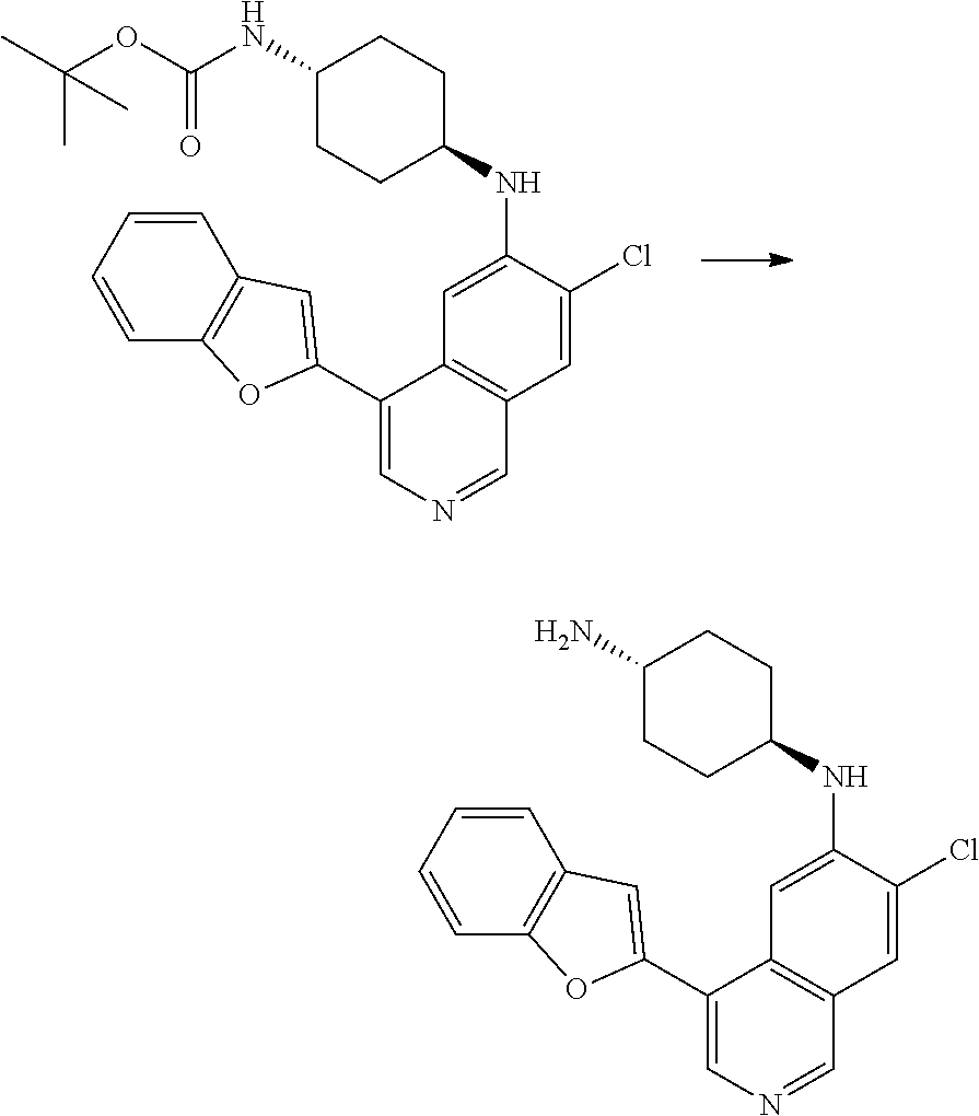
C1=C(Cl)C(NC2CCC(NC(=O)OC(C)(C)C)CC2)=CC2=C1C=NC=C2C1=CC2=C(C=CC=C2)O1.C1=C(Cl)C(NC2CCC(N)CC2)=CC2=C1C=NC=C2C1=CC2=C(C=CC=C2)O1
